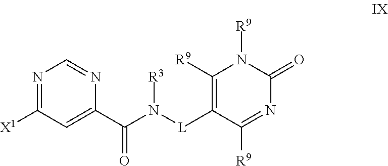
N1=C([X1])C=C(C(N([L]C2=C([R9])N([R9])C(=O)N=C2[R9])[R3])=O)N=C1
